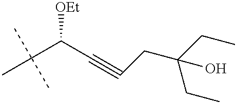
CC(C([OEt])C#CCC(CC)(CC)O)(C)C
